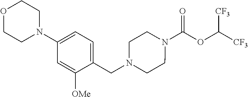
N1(C(OC([CF3])[CF3])=O)CCN(CC2=CC=C(N3CCOCC3)C=C2[OMe])CC1
